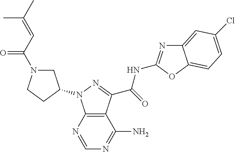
C12=C(N=CN=C1N)N(C1CN(C(C=C(C)C)=O)CC1)N=C2C(=O)NC1=NC2=CC(Cl)=CC=C2O1
